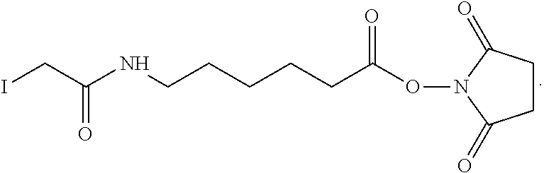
ICC(NCCCCCC(ON1C(=O)CCC1=O)=O)=O
